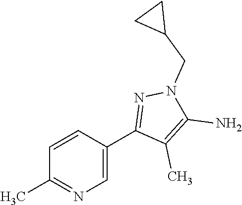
C1=CC(C2=NN(CC3CC3)C(N)=C2C)=CN=C1C
